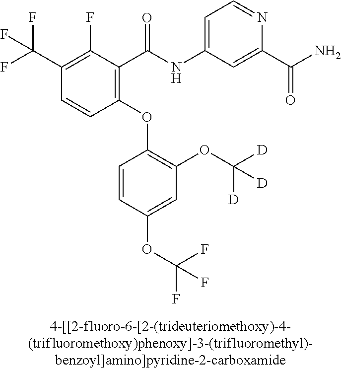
C1(OC2=C(OC([D])([D])[D])C=C(OC(F)(F)F)C=C2)=C(C(NC2=CC=NC(C(N)=O)=C2)=O)C(F)=C(C(F)(F)F)C=C1
